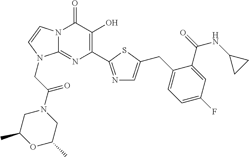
N12C(=NC(C3=NC=C(CC4=CC=C(F)C=C4C(NC4CC4)=O)S3)=C(O)C1=O)N(CC(N1CC(C)OC(C)C1)=O)C=C2
